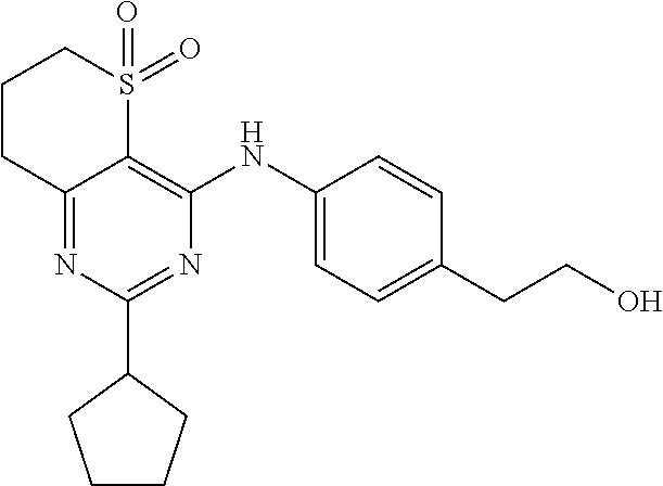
C12=NC(C3CCCC3)=NC(NC3=CC=C(CCO)C=C3)=C1S(=O)(=O)CCC2
